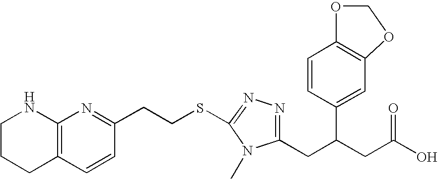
C1CCC2=C(N1)N=C(CCSC1=NN=C(CC(CC(O)=O)C3=CC4=C(C=C3)OCO4)N1C)C=C2
